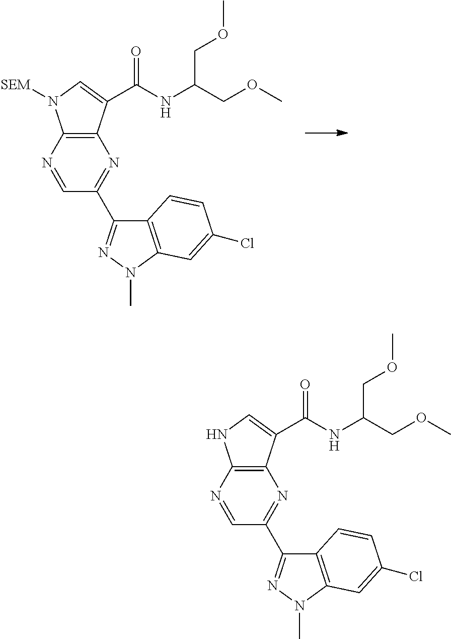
C12=C(N=CC(C3=NN(C)C4=C3C=CC(Cl)=C4)=N1)N([SEM])C=C2C(NC(COC)COC)=O.C12=C(N=CC(C3=NN(C)C4=C3C=CC(Cl)=C4)=N1)NC=C2C(NC(COC)COC)=O
